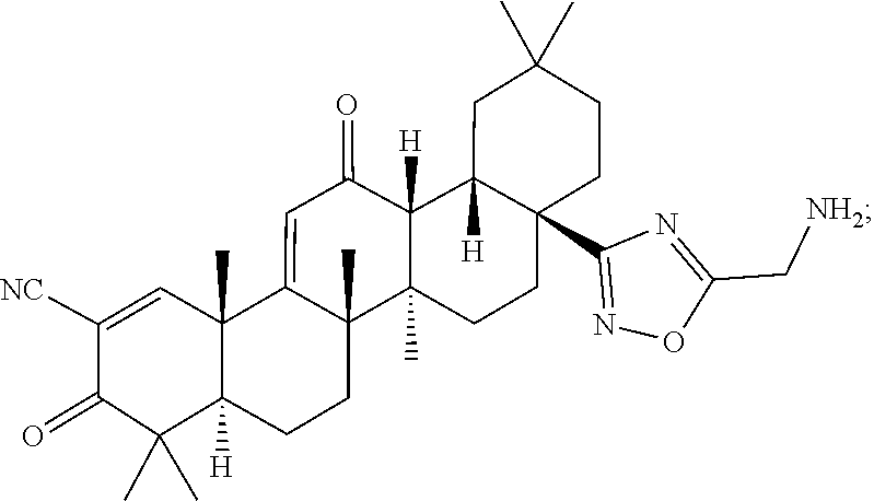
C1(=O)C(C)(C)C2([H])C(C)(C=C1[NC])C1=CC(=O)C3([H])C4([H])CC(C)(C)CCC4(C4=NOC(C[NH2])=N4)CCC3(C)C1(C)CC2
